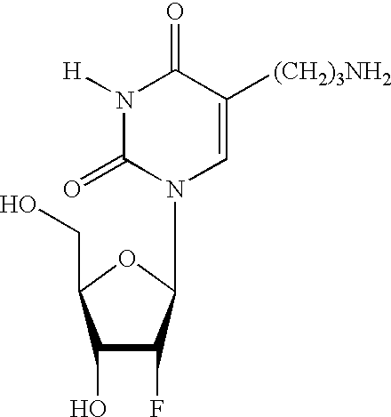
C1(O)C(F)C(N2C=C([(CH2)3NH2])C(=O)N([H])C2=O)OC1CO
